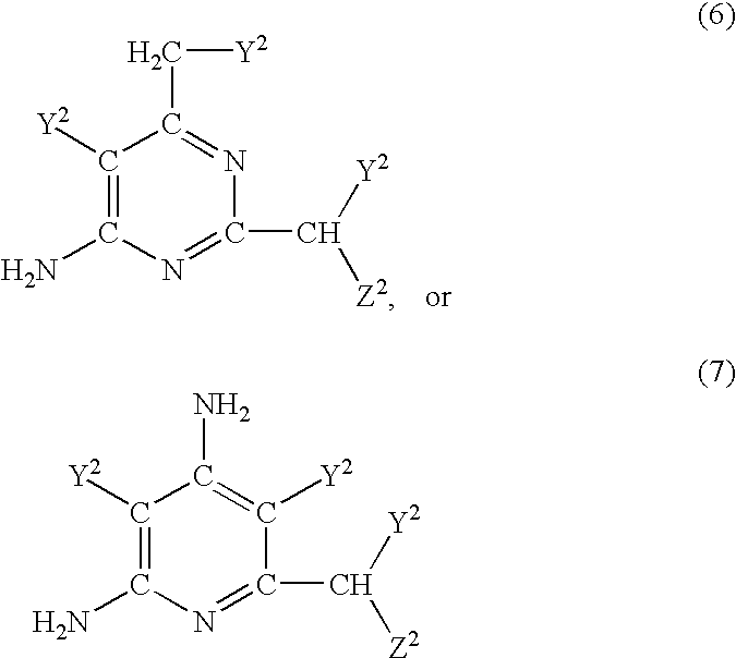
C1([Y2])=C(N)N=C(C([Y2])[Z2])C([Y2])=C1N.C1([Y2])=C(N)N=C(C([Y2])[Z2])N=C1C[Y2]
